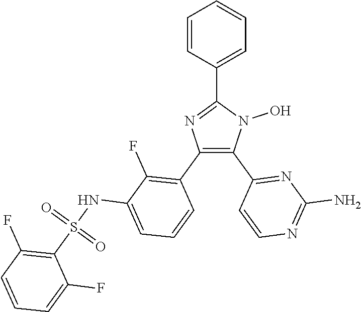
C1=C(C2=NC(C3=C(F)C(NS(C4=C(F)C=CC=C4F)(=O)=O)=CC=C3)=C(C3=NC(N)=NC=C3)N2O)C=CC=C1
